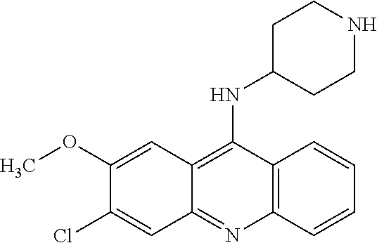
C12=C(C(NC3CCNCC3)=C3C(=N1)C=C(Cl)C(OC)=C3)C=CC=C2
